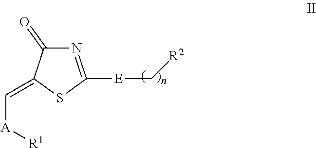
[E](C1=NC(=O)C(=C[A][R1])S1)C[R2]
